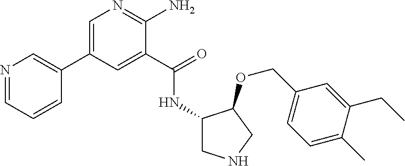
C1=C(C2=CN=CC=C2)C=C(C(=O)NC2CNCC2OCC2=CC=C(C)C(CC)=C2)C(N)=N1
